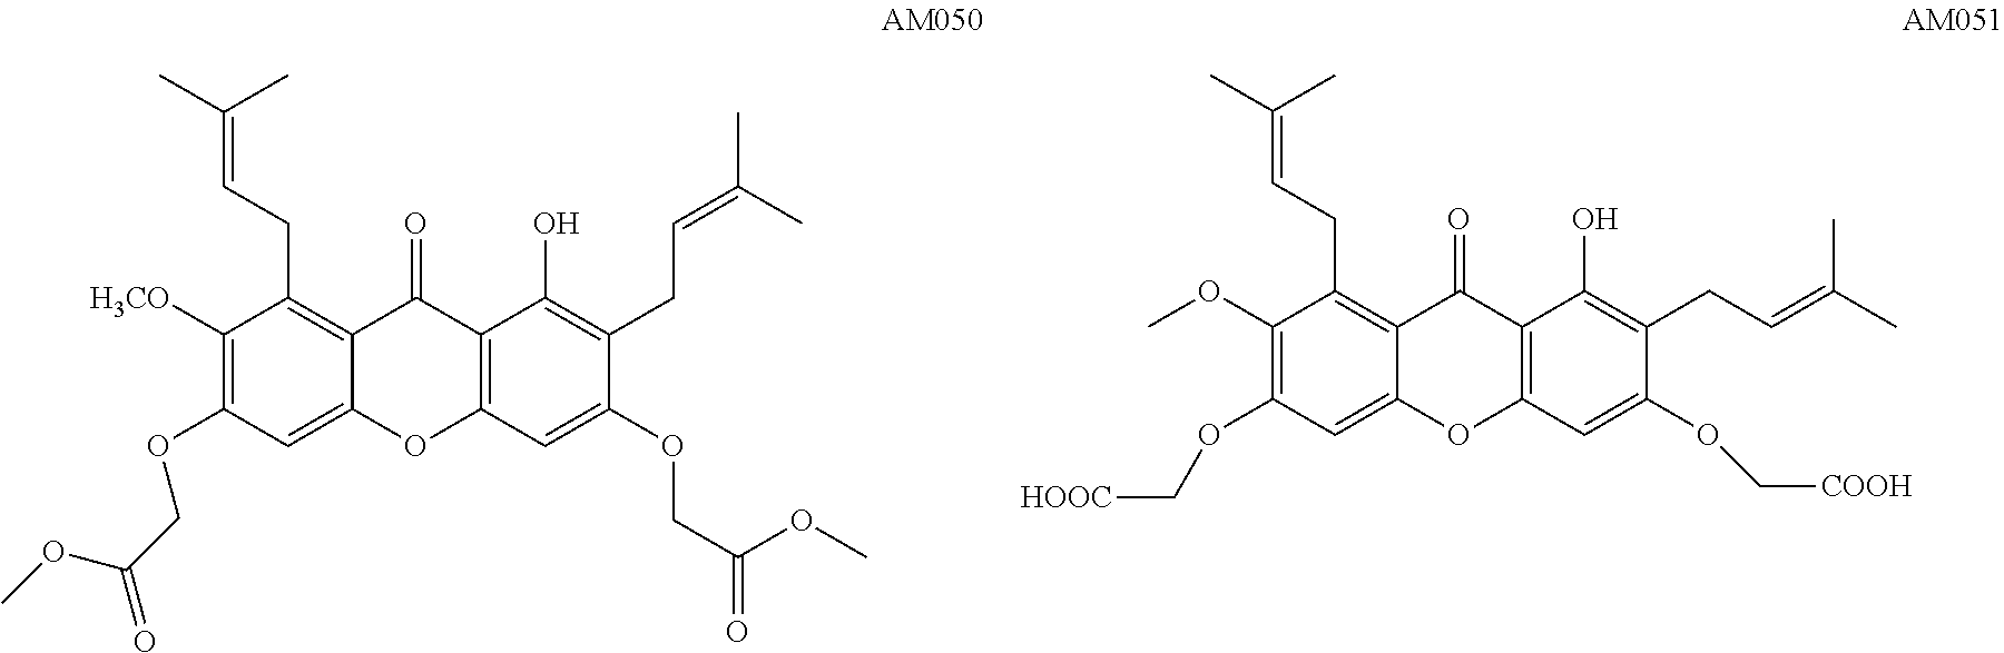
C1([H3CO])=C(OCC(OC)=O)C=C2C(=C1CC=C(C)C)C(=O)C1=C(O2)C=C(OCC(=O)OC)C(CC=C(C)C)=C1O.C1(OC)=C(OC[HOOC])C=C2C(=C1CC=C(C)C)C(=O)C1=C(O2)C=C(OC[COOH])C(CC=C(C)C)=C1O
